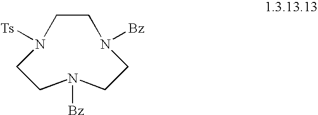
C1CN([Bz])CCN([Bz])CCN1[Ts]
